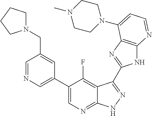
C1=NC=C(C2=CN=C3C(=C2F)C(C2=NC4=C(N2)N=CC=C4N2CCN(C)CC2)=NN3)C=C1CN1CCCC1
